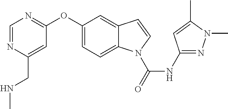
C1(OC2=NC=NC(CNC)=C2)=CC=C2C(=C1)C=CN2C(NC1=NN(C)C(C)=C1)=O
